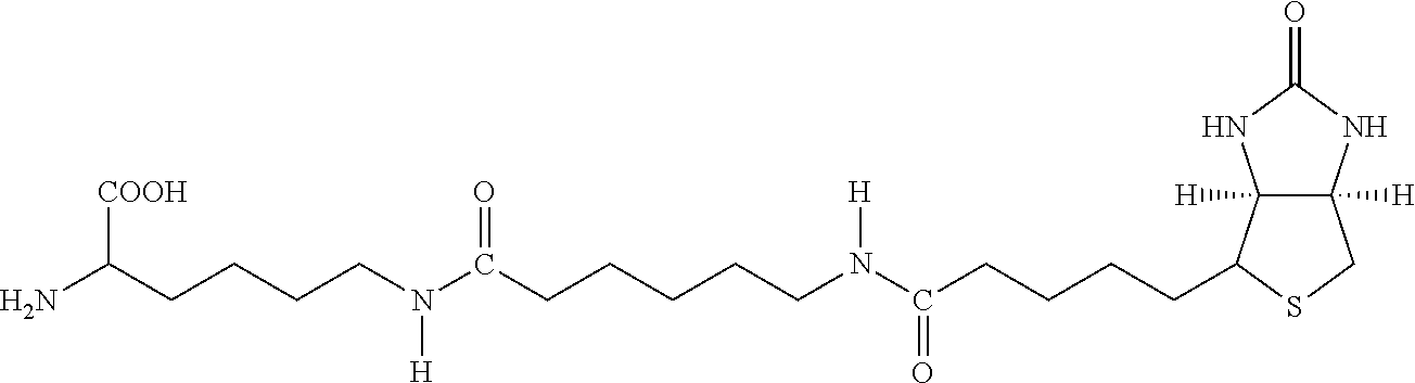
C12([H])C([H])(NC(=O)N1)CSC2CCCCC(N(CCCCCC(N(CCCCC(N)[COOH])[H])=O)[H])=O
